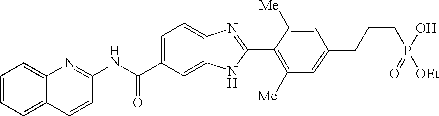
C12=CC=CC=C1C=CC(NC(C1=CC=C3C(=C1)NC(C1=C([Me])C=C(CCCP(O)(=O)[OEt])C=C1[Me])=N3)=O)=N2
